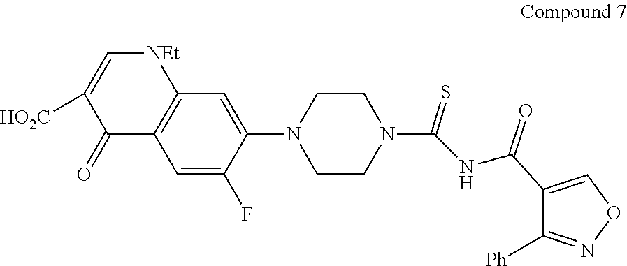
C1=C(F)C(N2CCN(C(=S)NC(=O)C3=CON=C3[Ph])CC2)=CC2=C1C(=O)C([HO2C])=C[NEt]2
